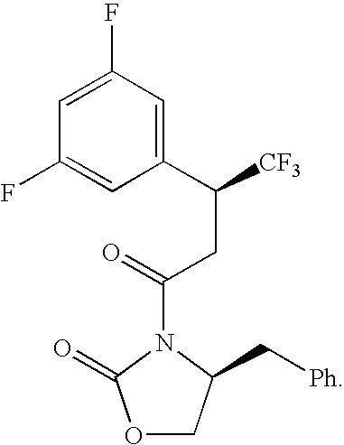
O1CC(C[Ph])N(C(=O)CC([CF3])C2=CC(F)=CC(F)=C2)C1=O
